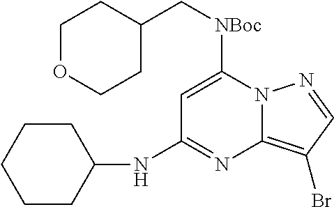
C1=C([NBoc]CC2CCOCC2)N2C(=C(Br)C=N2)N=C1NC1CCCCC1
